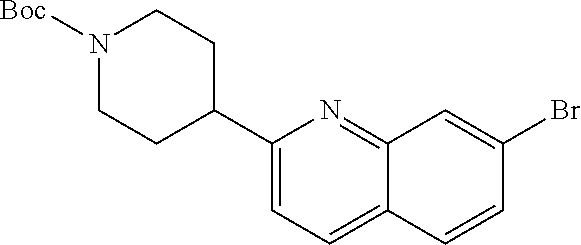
C12=NC(C3CCN([Boc])CC3)=CC=C1C=CC(Br)=C2
